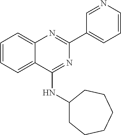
C1=CC=C2C(=C1)N=C(C1=CC=CN=C1)N=C2NC1CCCCCC1
